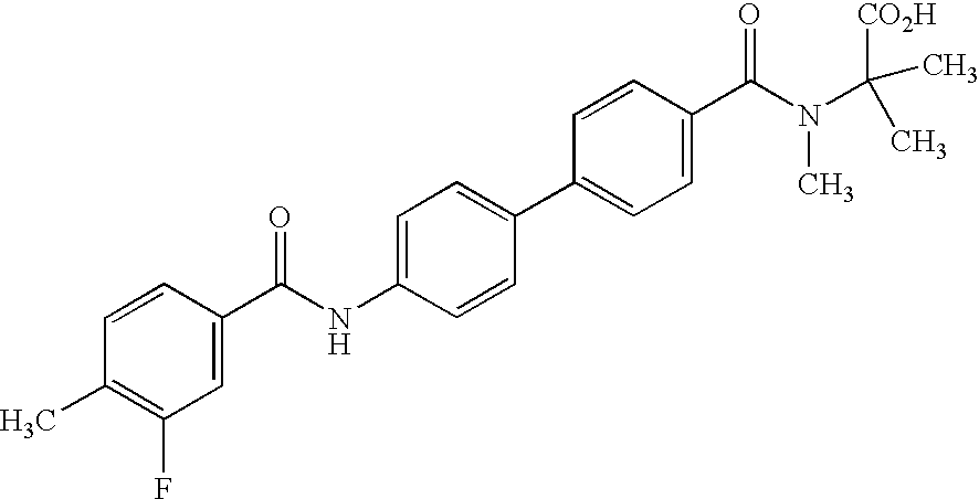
C1(C2=CC=C(C(=O)N(C(C)([CO2H])C)C)C=C2)=CC=C(NC(=O)C2=CC(F)=C(C)C=C2)C=C1
